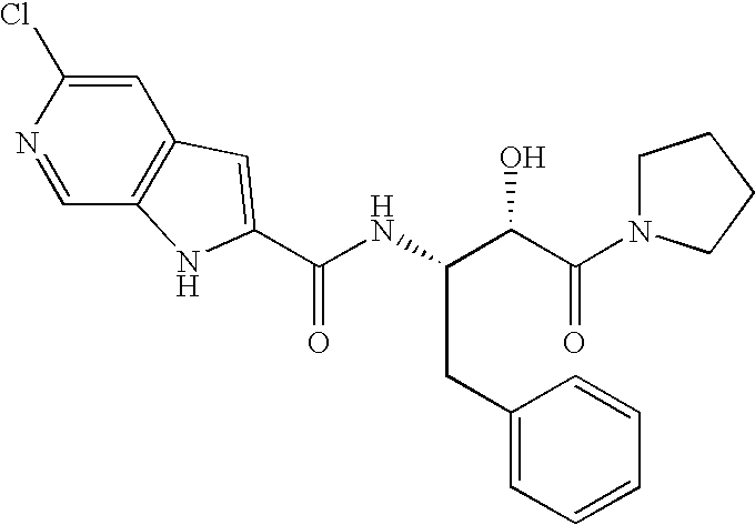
C(NC(C(O)C(=O)N1CCCC1)CC1=CC=CC=C1)(=O)C1=CC2=C(C=NC(Cl)=C2)N1
